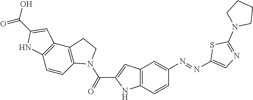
C1CN(C2=NC=C(N=NC3=CC4=C(C=C3)NC(C(=O)N3C5=C(C6=C(NC(C(=O)O)=C6)C=C5)CC3)=C4)S2)CC1
